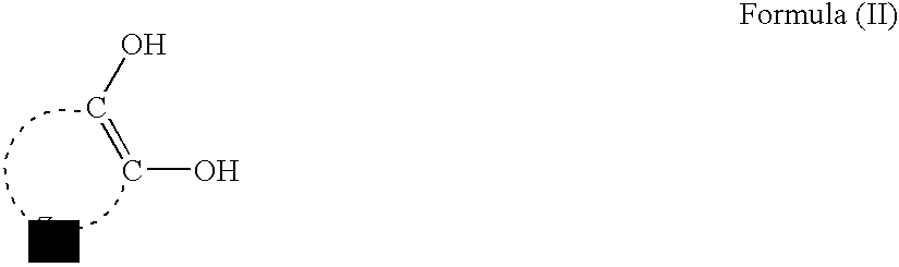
C(O)=CO
